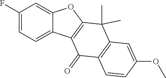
C1(F)=CC=C2C(=C1)OC1=C2C(=O)C2=C(C1(C)C)C=C(OC)C=C2
